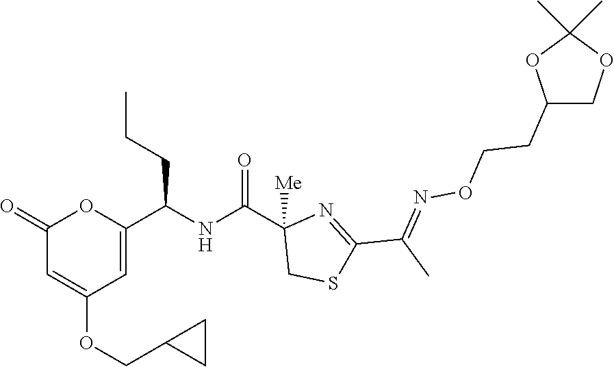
C1(=O)C=C(OCC2CC2)C=C(C(NC(C2([Me])CSC(C(C)=NOCCC3COC(C)(C)O3)=N2)=O)CCC)O1
